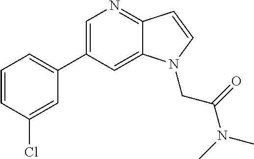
C1=C(C2=CC=CC(Cl)=C2)C=C2C(=N1)C=CN2CC(N(C)C)=O
